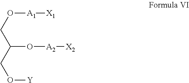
O([A1][X1])CC(O[A2][X2])CO[Y]
